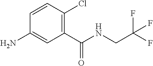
NC1=CC(C(NCC(F)(F)F)=O)=C(Cl)C=C1
